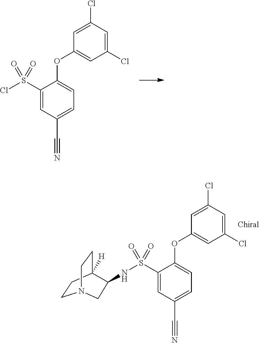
C1(S(Cl)(=O)=O)=CC(C#N)=CC=C1OC1=CC(Cl)=CC(Cl)=C1.C1(S(NC2C3([H])CCN(CC3)C2)(=O)=O)=CC(C#N)=CC=C1OC1=CC(Cl)=CC(Cl)=C1
